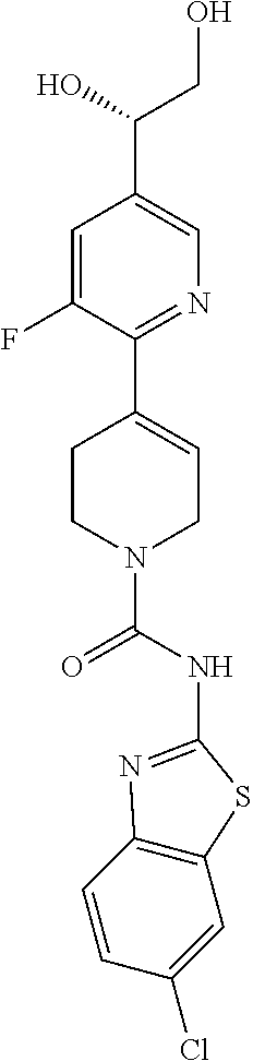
C1=C(F)C(C2=CCN(C(NC3=NC4=C(C=C(Cl)C=C4)S3)=O)CC2)=NC=C1C(O)CO
